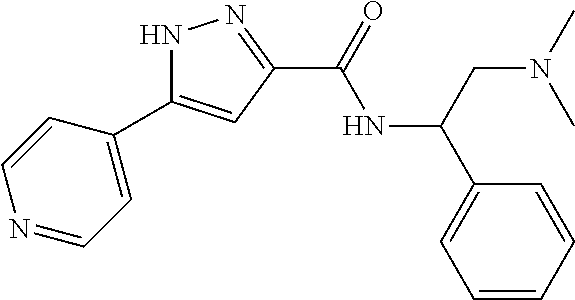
N1C(C2=CC=NC=C2)=CC(C(=O)NC(C2=CC=CC=C2)CN(C)C)=N1
